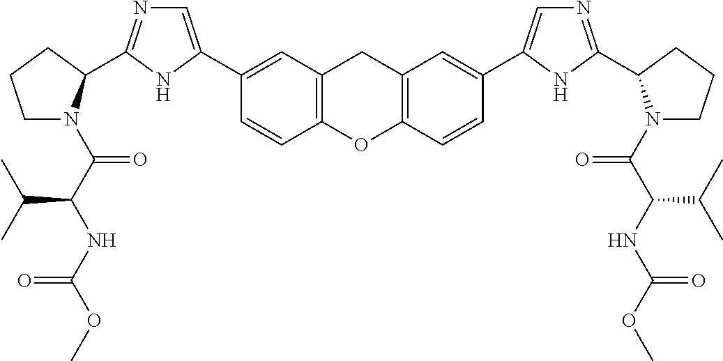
C1=CC2=C(C=C1C1=CN=C(C3N(C(C(NC(OC)=O)C(C)C)=O)CCC3)N1)CC1=C(O2)C=CC(C2=CN=C(C3N(C(C(NC(OC)=O)C(C)C)=O)CCC3)N2)=C1
